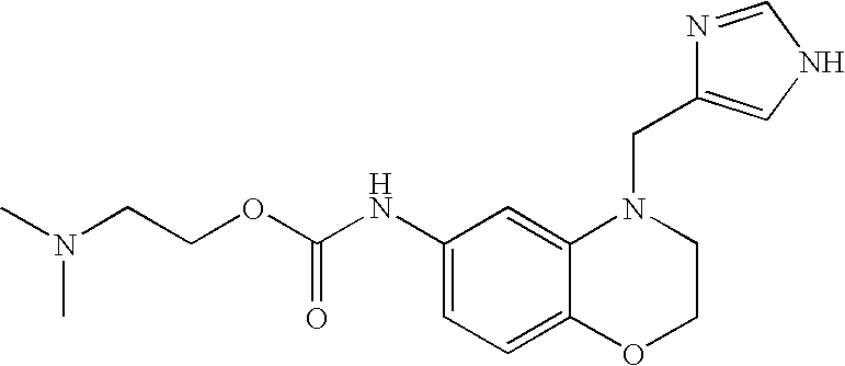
C1(NC(OCCN(C)C)=O)=CC=C2C(=C1)N(CC1=CNC=N1)CCO2
